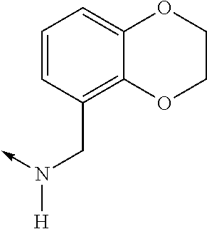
N([H])(CC1=C2C(=CC=C1)OCCO2)->C
